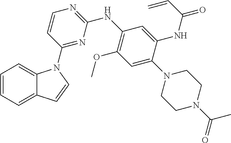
C1=CC=C2C(=C1)N(C1=NC(NC3=C(OC)C=C(N4CCN(C(=O)C)CC4)C(NC(C=C)=O)=C3)=NC=C1)C=C2
